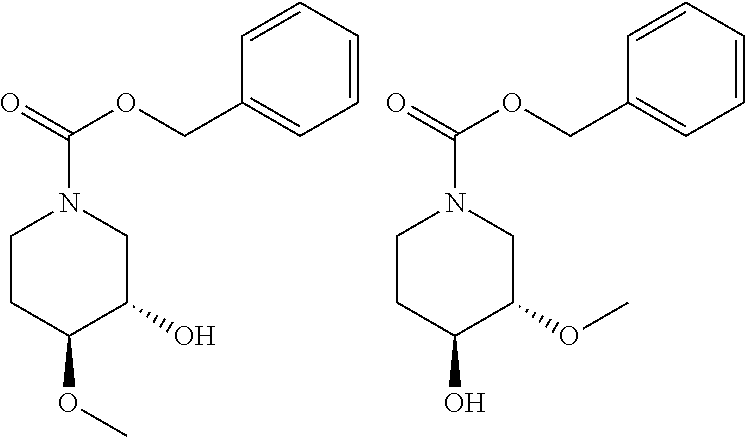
C1CC(OC)C(O)CN1C(=O)OCC1=CC=CC=C1.C1CC(O)C(OC)CN1C(=O)OCC1=CC=CC=C1
